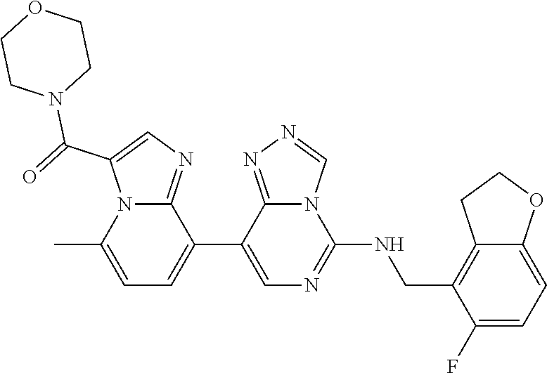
C1(C2=CC=C(C)N3C2=NC=C3C(=O)N2CCOCC2)=CN=C(NCC2=C3C(=CC=C2F)OCC3)N2C1=NN=C2
